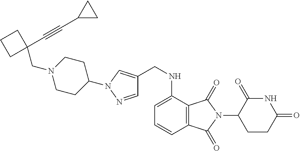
C1=NN(C2CCN(CC3(C#CC4CC4)CCC3)CC2)C=C1CNC1=CC=CC2=C1C(=O)N(C1CCC(=O)NC1=O)C2=O
